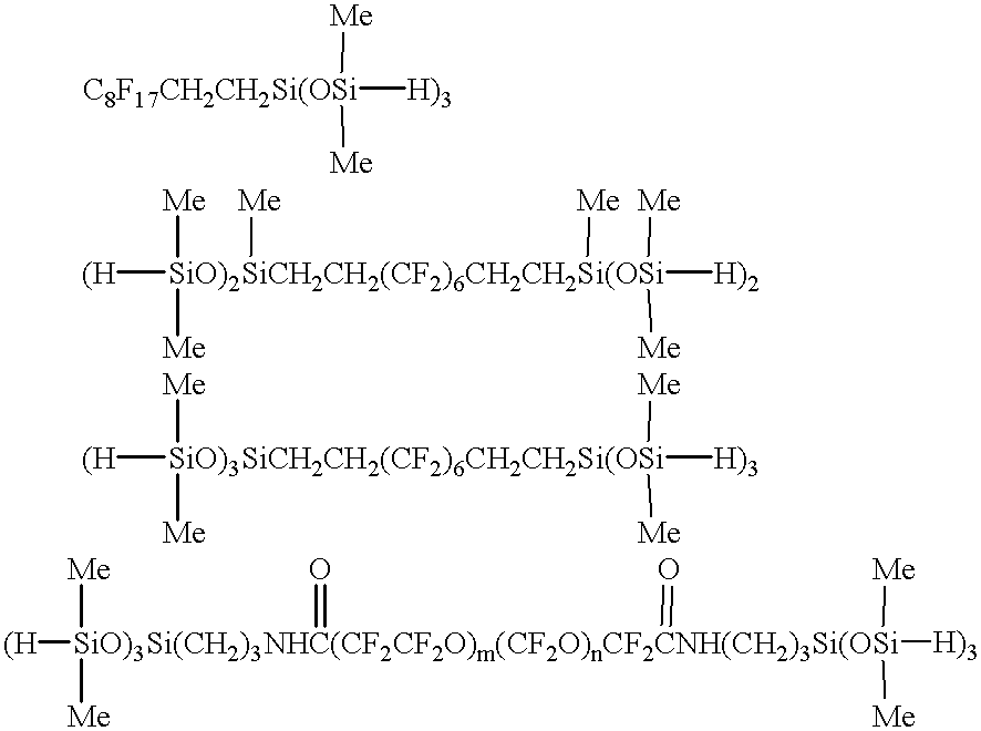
[C8F17CH2CH2Si(OSi]([Me])([Me])[H)3].[(H][SiO)2SiCH2CH2(CF2)6CH2CH2Si(OSi]([Me])([Me])([Me])([Me])([Me])([H)2])[Me].[(H][SiO)3SiCH2CH2(CF2)6CH2CH2Si(OSi]([Me])([Me])([Me])([H)3])[Me].[(H][SiO)3Si(CH2)3NHC(CF2CF2O)m(CF2O)nCF2CNH(CH2)3Si(OSi]([Me])([Me])(=O)(=O)([Me])([Me])[H)3]
